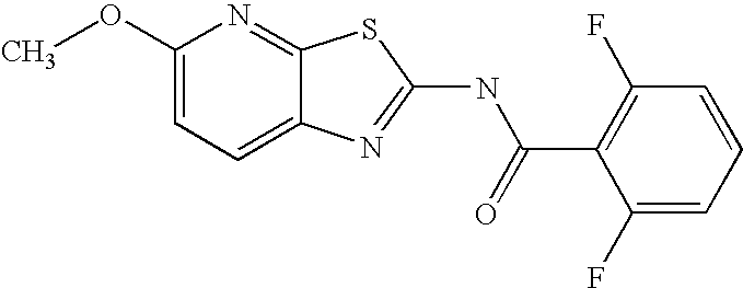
C1(OC)=CC=C2C(=N1)SC(NC(C1=C(F)C=CC=C1F)=O)=N2
